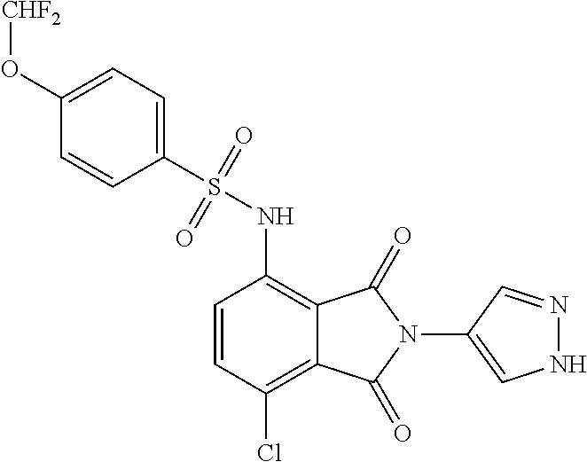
C1=CC(Cl)=C2C(=C1NS(C1=CC=C(O[CHF2])C=C1)(=O)=O)C(=O)N(C1=CNN=C1)C2=O
